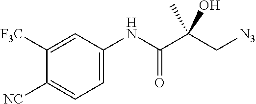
C(C(C(NC1=CC=C([NC])C([F3C])=C1)=O)(O)C)[N3]
